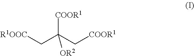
[R1OOC]CC(C[COOR1])([COOR1])[OR2]
